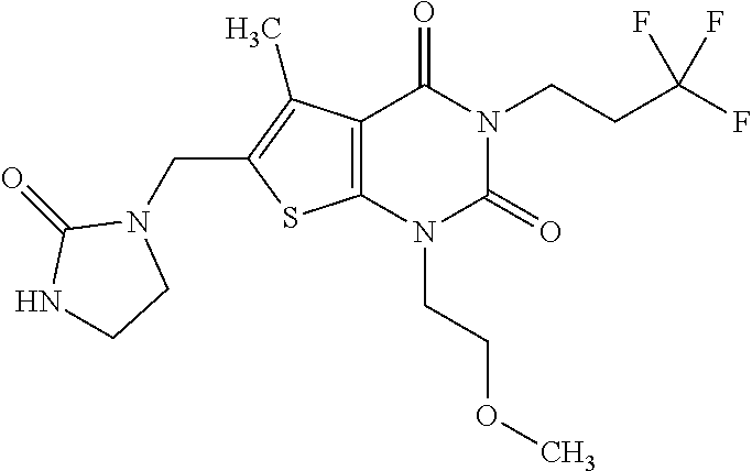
C12=C(N(CCOC)C(=O)N(CCC(F)(F)F)C1=O)SC(CN1C(=O)NCC1)=C2C
